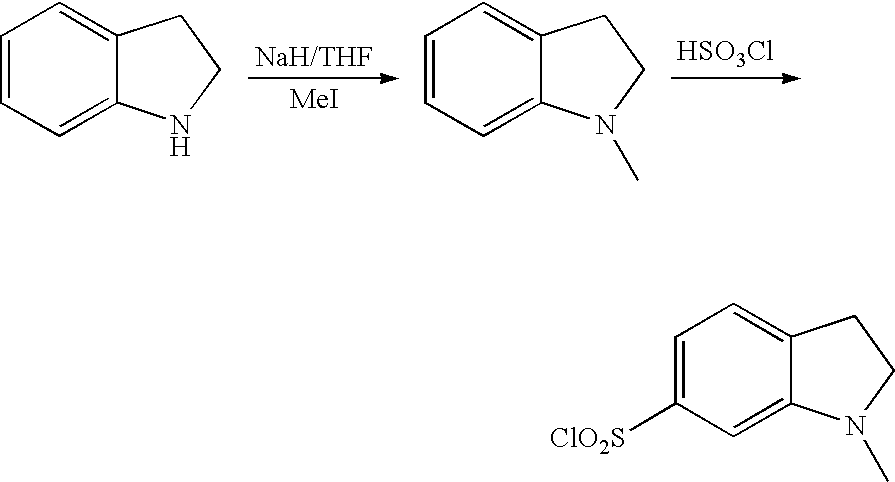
[HSO3Cl].C1=CC=C2C(=C1)CCN2.C1=CC=C2C(=C1)CCN2C.[MeI].C1=C([ClO2S])C=C2C(=C1)CCN2C
